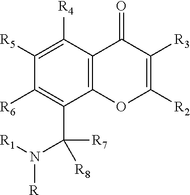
[R]N(C(C1=C([R6])C([R5])=C([R4])C2=C1OC([R2])=C([R3])C2=O)([R8])[R7])[R1]
